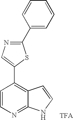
C1(C2=CC=CC=C2)=NC=C(C2=C3C(=NC=C2)NC=C3)S1.[TFA]
